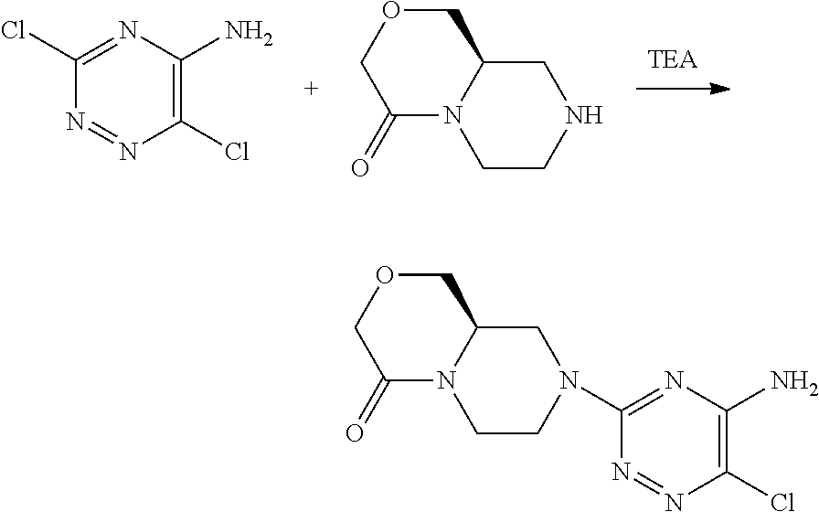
C1(Cl)=NC(N)=C(Cl)N=N1.C1(=O)N2C(COC1)CNCC2.C1(N2CCN3C(=O)COCC3C2)=NC(N)=C(Cl)N=N1
